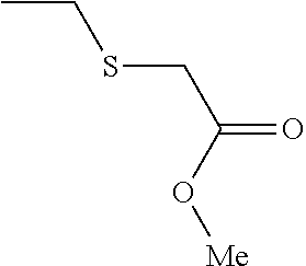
CCSCC(=O)O[Me]
